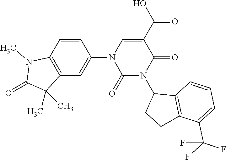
C12=C(C=CC(N3C(=O)N(C4CCC5=C4C=CC=C5C(F)(F)F)C(=O)C(C(=O)O)=C3)=C1)N(C)C(=O)C2(C)C
